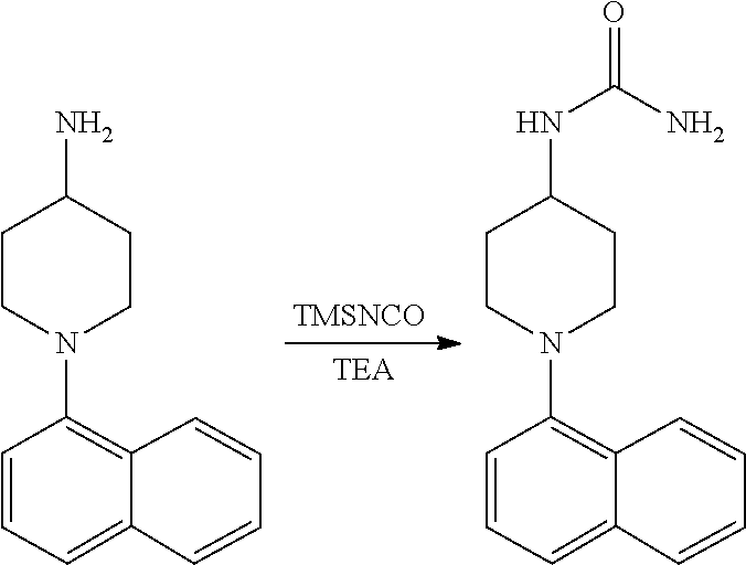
C1=CC=CC2=CC=CC(N3CCC(N)CC3)=C12.C1=CC=CC2=CC=CC(N3CCC(NC(N)=O)CC3)=C12.[TMSNCO]
